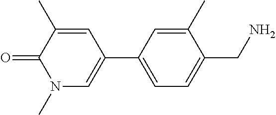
C1=C(C2=CN(C)C(=O)C(C)=C2)C=C(C)C(CN)=C1
